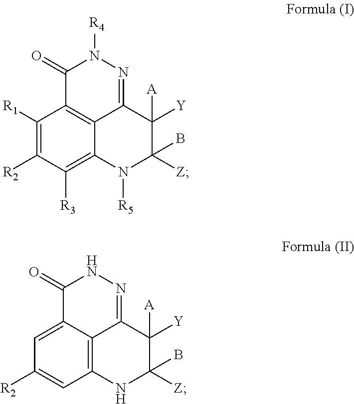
C1(=O)C2=C3C(=NN1[R4])C([Y])([A])C([Z])(B)N([R5])C3=C([R3])C([R2])=C2[R1].C1(=O)C2=CC([R2])=CC3=C2C(=NN1)C([Y])([A])C([Z])(B)N3
